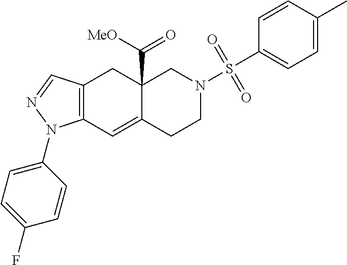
C12=C(C=NN1C1=CC=C(F)C=C1)CC1(C(=O)[MeO])C(=C2)CCN(S(C2=CC=C(C)C=C2)(=O)=O)C1
